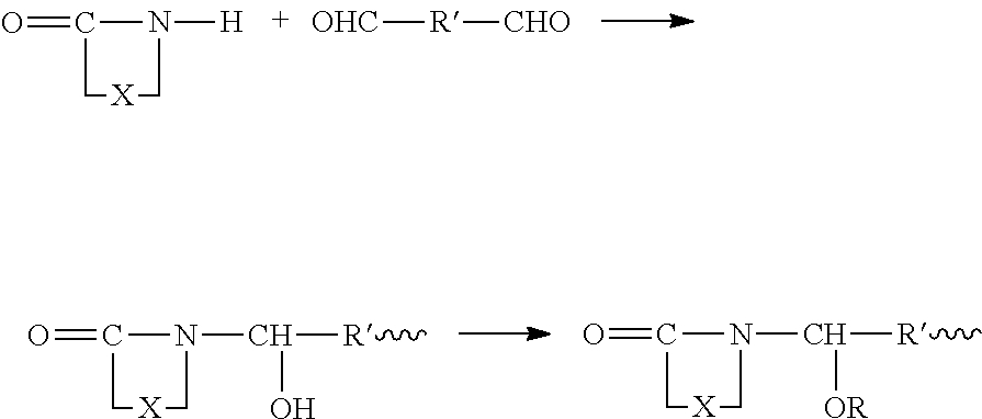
O=C1N([H])C[X]C1.[OHC][R][CHO].O=C1N(C([R]C)O)C[X]C1.O=C1N(C([R]C)[OR])C[X]C1
